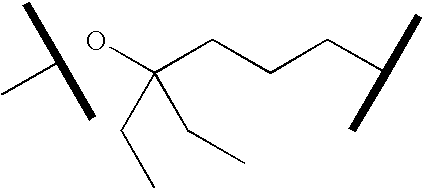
C(CCC(C)C)C(CC)(CC)O.C(C)(C)C
